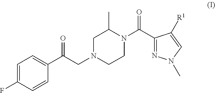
C1(C(N2C(C)CN(CC(C3=CC=C(F)C=C3)=O)CC2)=O)=NN(C)C=C1[R1]
